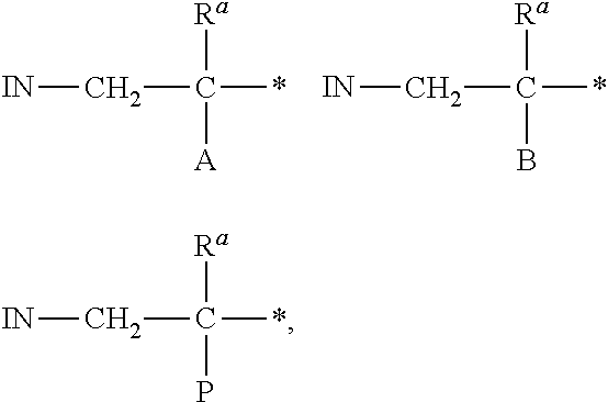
C(C([Ra])(*)[A])[IN].C(C([Ra])(*)B)[IN].C(C([Ra])(*)P)[IN]
